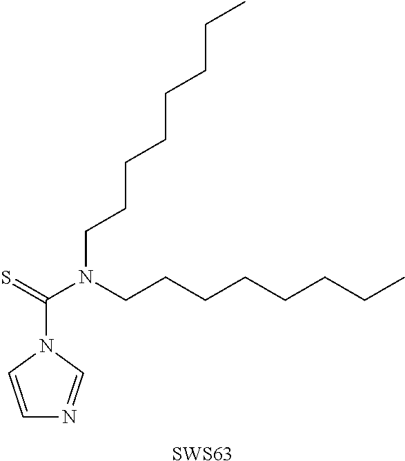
C1=CN(C(=S)N(CCCCCCCC)CCCCCCCC)C=N1.[SWS63]
